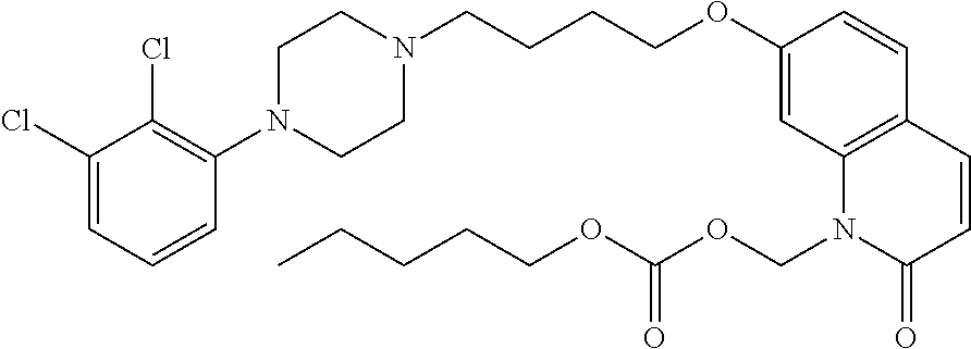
C1(Cl)=CC=CC(N2CCN(CCCCOC3=CC4=C(C=C3)C=CC(=O)N4COC(OCCCCC)=O)CC2)=C1Cl
